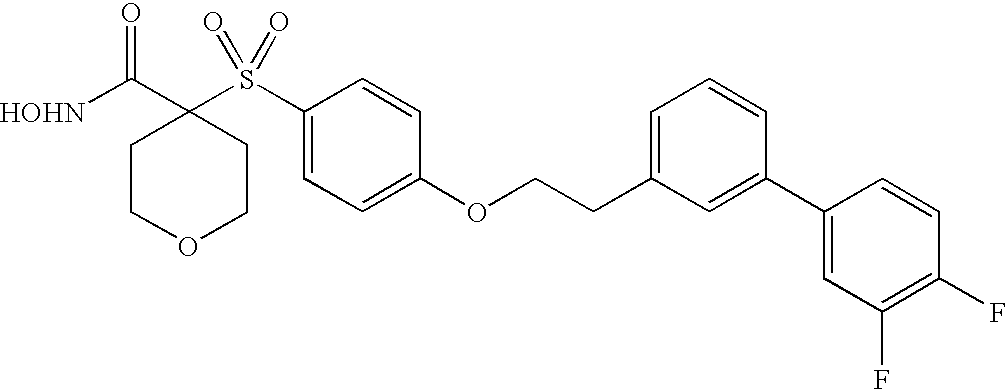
[HOHN]C(C1(S(C2=CC=C(OCCC3=CC=CC(C4=CC(F)=C(F)C=C4)=C3)C=C2)(=O)=O)CCOCC1)=O
